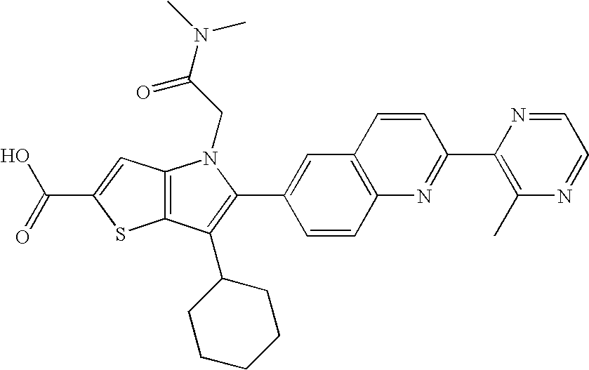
C(C1=CC2=C(S1)C(C1CCCCC1)=C(C1=CC3=C(C=C1)N=C(C1=C(C)N=CC=N1)C=C3)N2CC(=O)N(C)C)(=O)O
